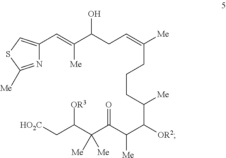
N1=C([Me])SC=C1C=C(C(CC=C([Me])CCCC(C([OR2])C(C(C(C(C[HO2C])[OR3])([Me])[Me])=O)[Me])[Me])O)[Me]
